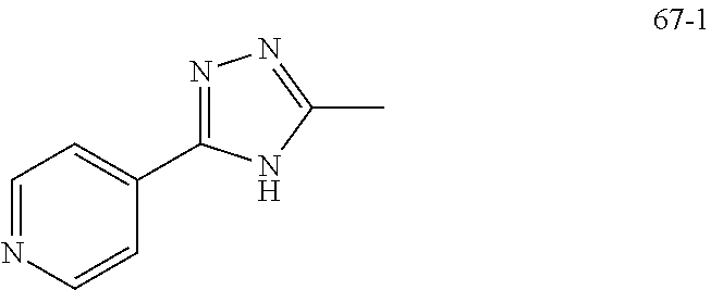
N1=CC=C(C2=NN=C(C)N2)C=C1
